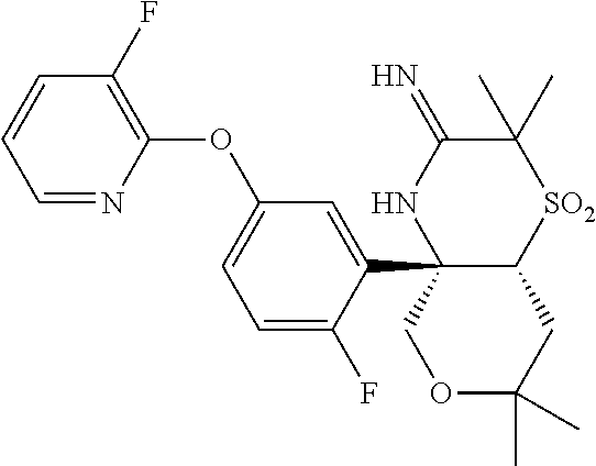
C12(C3=CC(OC4=C(F)C=CC=N4)=CC=C3F)C(CC(C)(C)OC1)[SO2]C(C)(C)C(=N)N2
